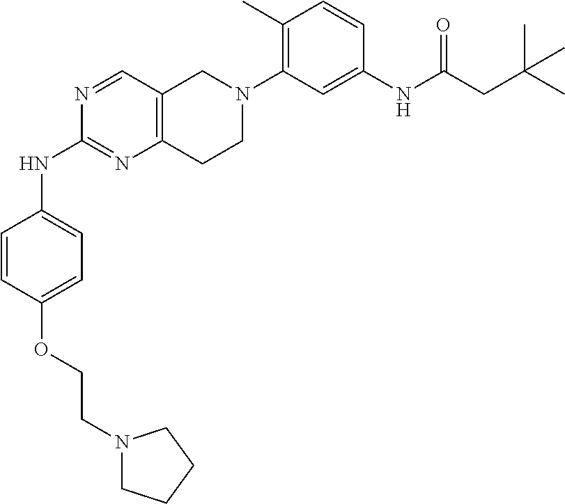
N1=CC2=C(N=C1NC1=CC=C(OCCN3CCCC3)C=C1)CCN(C1=C(C)C=CC(NC(CC(C)(C)C)=O)=C1)C2
